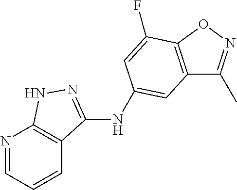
C12=C(ON=C1C)C(F)=CC(NC1=NNC3=C1C=CC=N3)=C2
